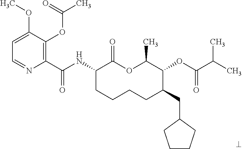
C1(C(NC2CCCCC(CC3CCCC3)C(OC(=O)C(C)C)C(C)OC2=O)=O)=C(OC(C)=O)C(OC)=CC=N1
